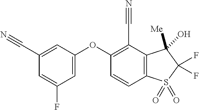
C1(C#N)=CC(OC2=C(C#N)C3=C(C=C2)S(=O)(=O)C(F)(F)C3(O)[Me])=CC(F)=C1
